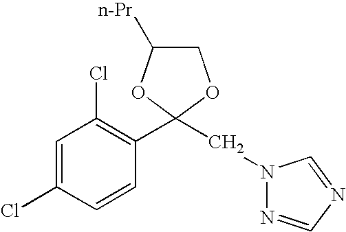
C1([n-Pr])COC(CN2N=CN=C2)(C2=C(Cl)C=C(Cl)C=C2)O1
